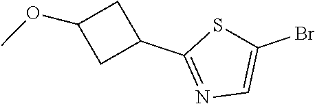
COC1CC(C2=NC=C(Br)S2)C1
